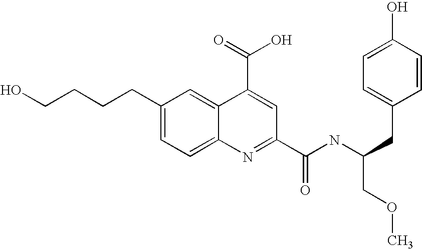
C(CCC1=CC=C2C(=C1)C(C(O)=O)=CC(C(NC(COC)CC1=CC=C(O)C=C1)=O)=N2)CO
